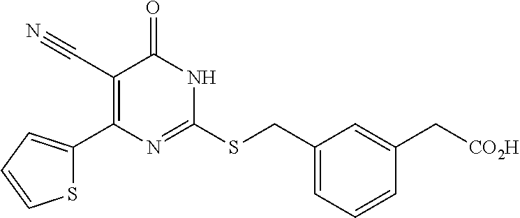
S1C(C2=C(C#N)C(=O)NC(SCC3=CC=CC(C[CO2H])=C3)=N2)=CC=C1
